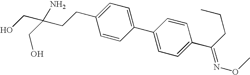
C1(C2=CC=C(C(=NOC)CCC)C=C2)=CC=C(CCC(CO)(CO)N)C=C1
